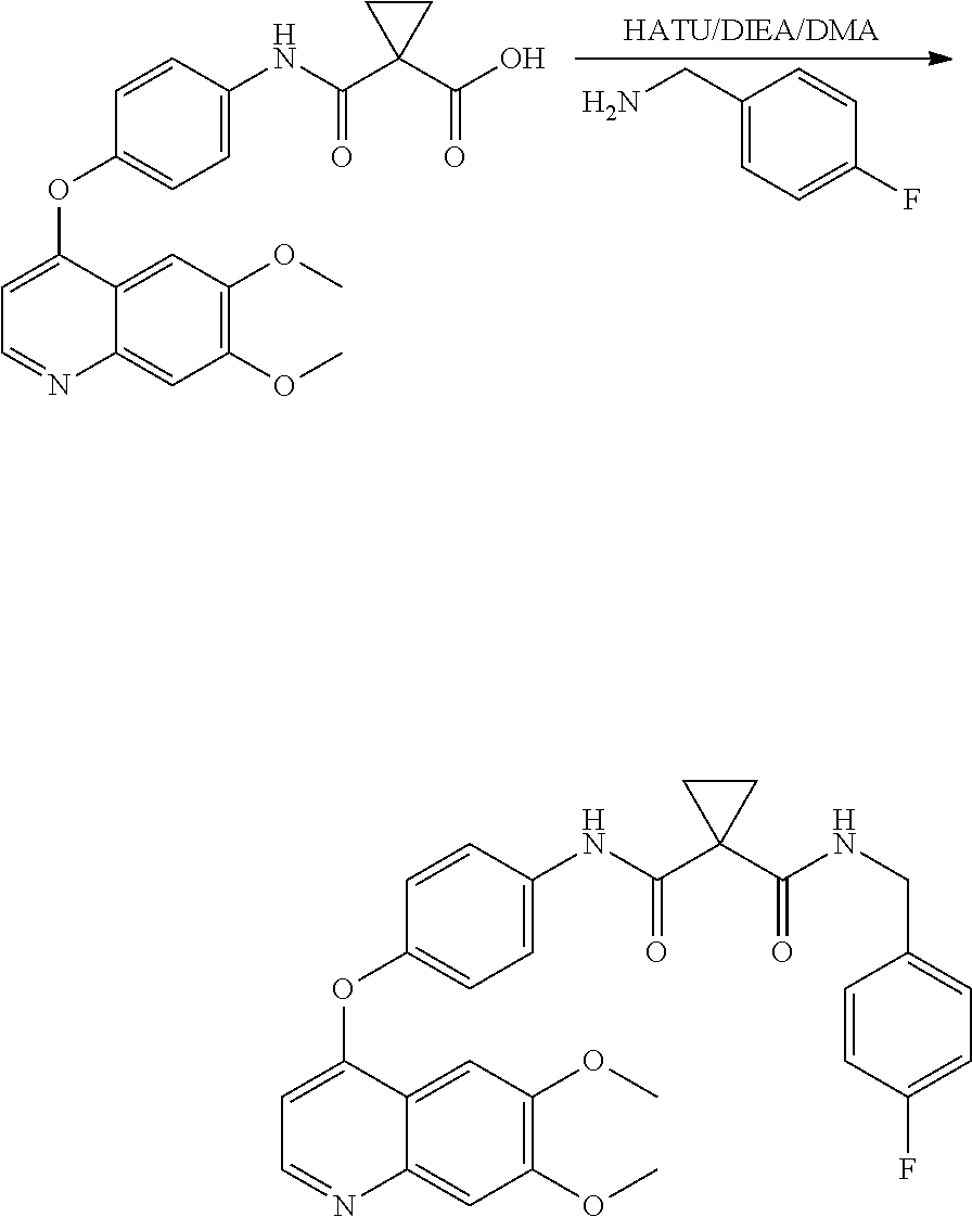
C1(OC)=C(OC)C=C2C(=C1)C(OC1=CC=C(NC(C3(C(NCC4=CC=C(F)C=C4)=O)CC3)=O)C=C1)=CC=N2.C1(OC)=C(OC)C=C2C(=C1)C(OC1=CC=C(NC(C3(C(O)=O)CC3)=O)C=C1)=CC=N2.C1(CN)=CC=C(F)C=C1
